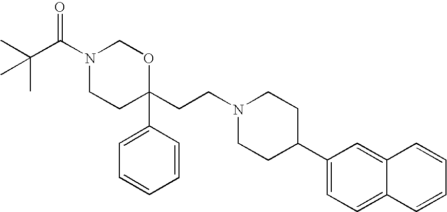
CC(C(N1CCC(CCN2CCC(C3=CC=C4C(=C3)C=CC=C4)CC2)(C2=CC=CC=C2)OC1)=O)(C)C
